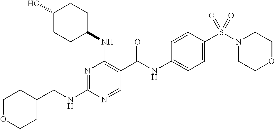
C(NC1=NC(NC2CCC(O)CC2)=C(C(NC2=CC=C(S(N3CCOCC3)(=O)=O)C=C2)=O)C=N1)C1CCOCC1
